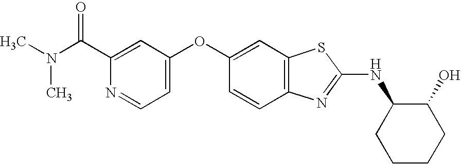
C1(C(N(C)C)=O)=CC(OC2=CC3=C(C=C2)N=C(NC2CCCCC2O)S3)=CC=N1
